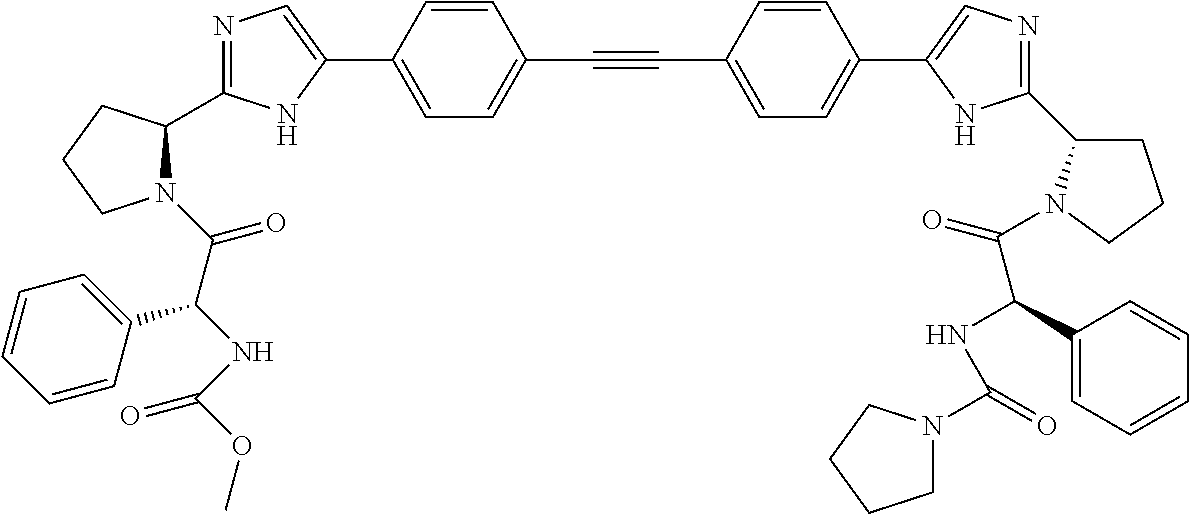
N1=C(C2N(C(C(NC(OC)=O)C3=CC=CC=C3)=O)CCC2)NC(C2=CC=C(C#CC3=CC=C(C4=CN=C(C5CCCN5C(=O)C(NC(=O)N5CCCC5)C5=CC=CC=C5)N4)C=C3)C=C2)=C1
